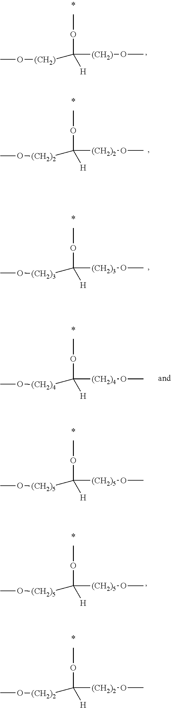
COC([H])([(CH2)5]OC)[(CH2)5]OC.COC([H])([(CH2)2]OC)[(CH2)2]OC.COC([H])([(CH2)5]OC)[(CH2)5]OC.COC([H])([(CH2)]OC)[(CH2)]OC.COC([H])([(CH2)2]OC)[(CH2)2]OC.COC([H])([(CH2)3]OC)[(CH2)3]OC.COC([H])([(CH2)4]OC)[(CH2)4]OC
